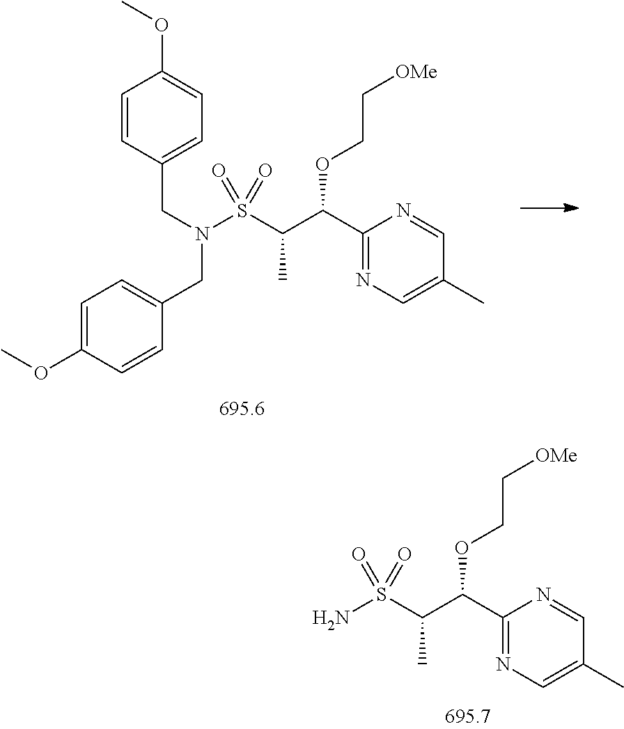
NS(C(C(C1=NC=C(C)C=N1)OCC[OMe])C)(=O)=O.C1=CC(CN(CC2=CC=C(OC)C=C2)S(C(C(C2=NC=C(C)C=N2)OCC[OMe])C)(=O)=O)=CC=C1OC
